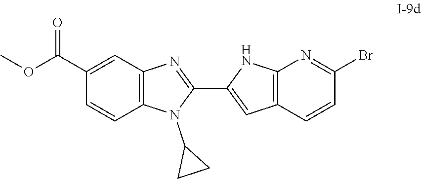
C1(C2=CC3=C(N2)N=C(Br)C=C3)=NC2=C(N1C1CC1)C=CC(C(OC)=O)=C2
